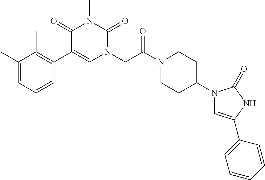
C1(C)=CC=CC(C2=CN(CC(N3CCC(N4C=C(C5=CC=CC=C5)NC4=O)CC3)=O)C(=O)N(C)C2=O)=C1C
